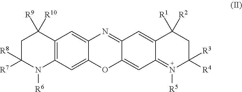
C1C([R8])([R7])N([R6])C2=C(C1([R9])[R10])C=C1C(=C2)OC2=CC3=N([R5])C([R3])([R4])CC([R1])([R2])C3=CC2=N1
